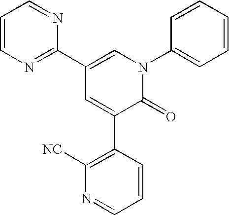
C1(C2=NC=CC=N2)=CN(C2=CC=CC=C2)C(=O)C(C2=C([NC])N=CC=C2)=C1
